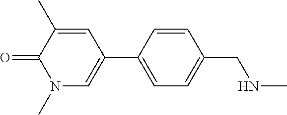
C1(C)=CC(C2=CC=C(CNC)C=C2)=CN(C)C1=O
